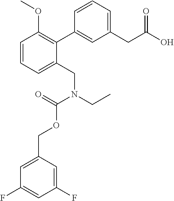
C1=CC=C(CN(CC)C(=O)OCC2=CC(F)=CC(F)=C2)C(C2=CC(CC(O)=O)=CC=C2)=C1OC
